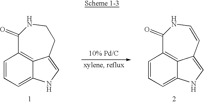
C12=C3C=CC=C1NC=C2CCNC3=O.C12=C3C=CC=C1NC=C2C=CNC3=O
